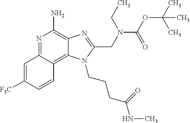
C1=C([F3C])C=CC2=C3C(=C(N)N=C12)N=C(CN(C(OC(C)(C)C)=O)CC)N3CCCC(NC)=O
